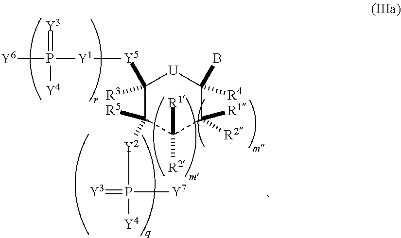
C1([R3])([Y5][Y1]P(=[Y3])([Y6])[Y4])C([R5])([Y2]P(=[Y3])([Y7])[Y4])C([R1])([R2])C([R1])([R2])C([R4])(B)[U]1
